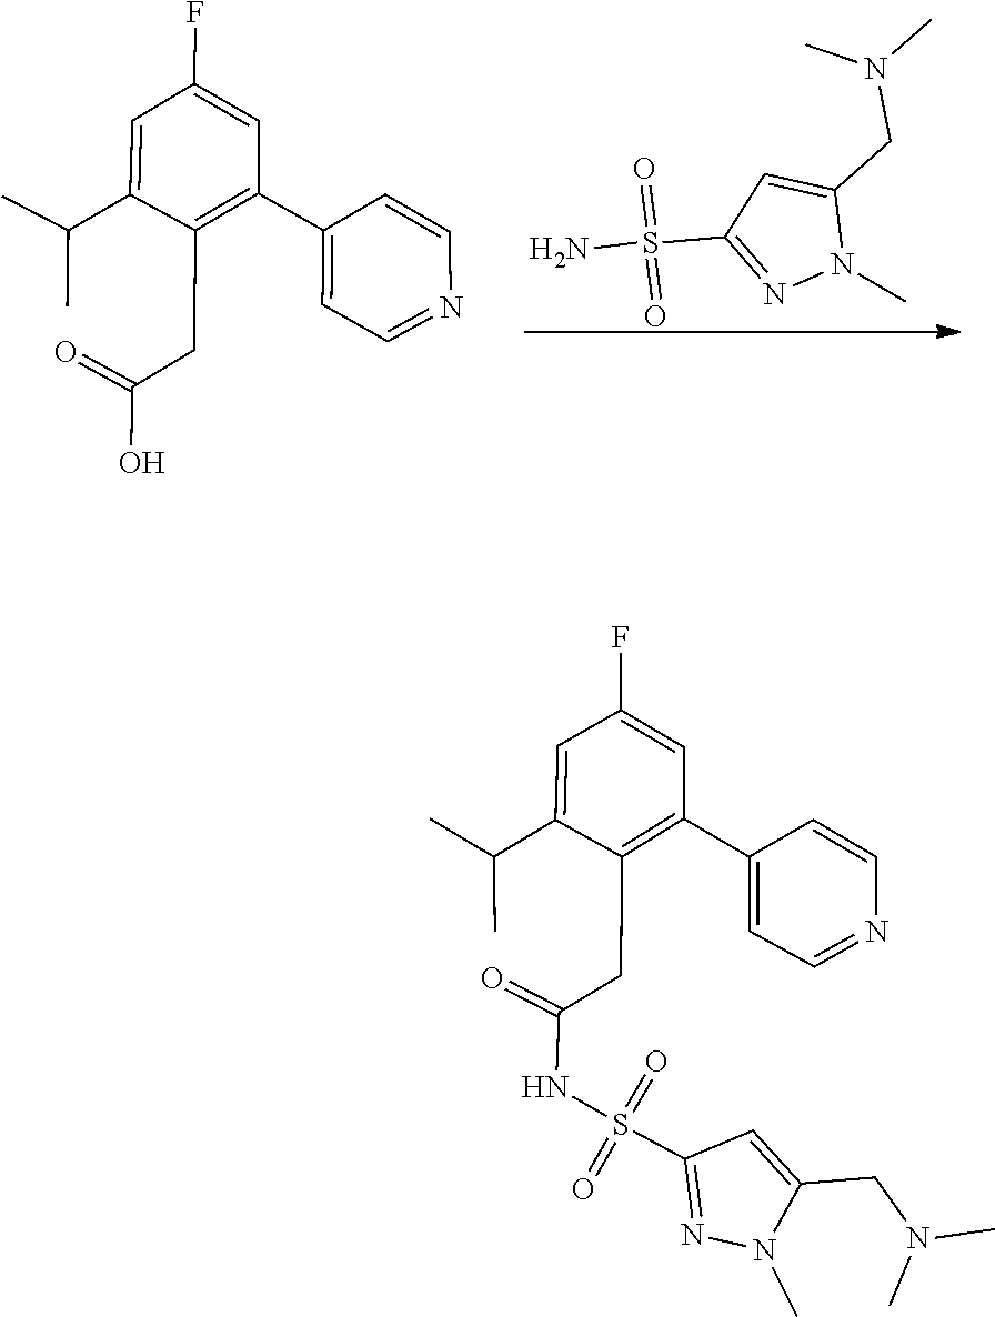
N(C)(CC1=CC(S(=O)(=O)N)=NN1C)C.C1(C(C)C)=CC(F)=CC(C2=CC=NC=C2)=C1CC(=O)O.N1(C)C(CN(C)C)=CC(S(=O)(=O)NC(CC2=C(C3=CC=NC=C3)C=C(F)C=C2C(C)C)=O)=N1
